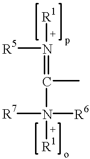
N([R1])([R5])=C(C)N([R1])([R7])[R6]
